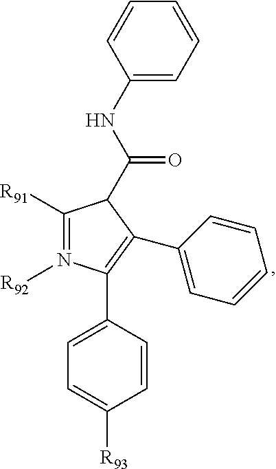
C1(C2=C(C3=CC=C([R93])C=C3)N([R92])=C([R91])C2C(=O)NC2=CC=CC=C2)=CC=CC=C1
